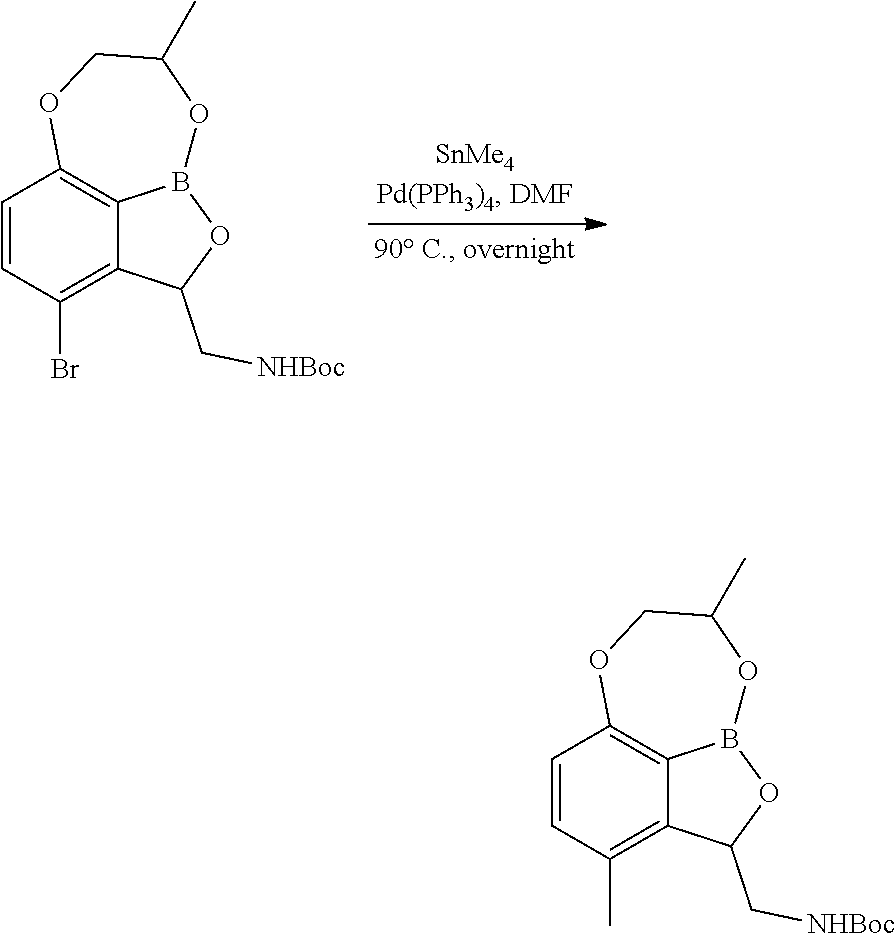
C1=CC(Br)=C2C3=C1OCC(C)OB3OC2C[NHBoc].C1=CC(C)=C2C3=C1OCC(C)OB3OC2C[NHBoc]
